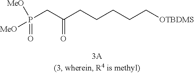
P(CC(CCCCC[OTBDMS])=O)([MeO])(=O)[MeO]
